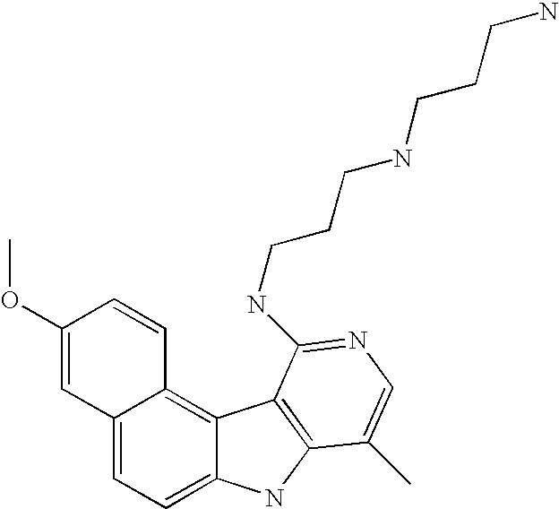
C12=CC=C3C(=C1C=CC(OC)=C2)C1=C(N3)C(C)=CN=C1NCCCNCCCN
